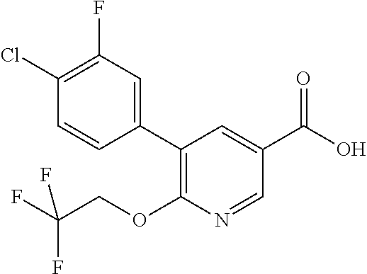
C1(Cl)=C(F)C=C(C2=C(OCC(F)(F)F)N=CC(C(O)=O)=C2)C=C1
